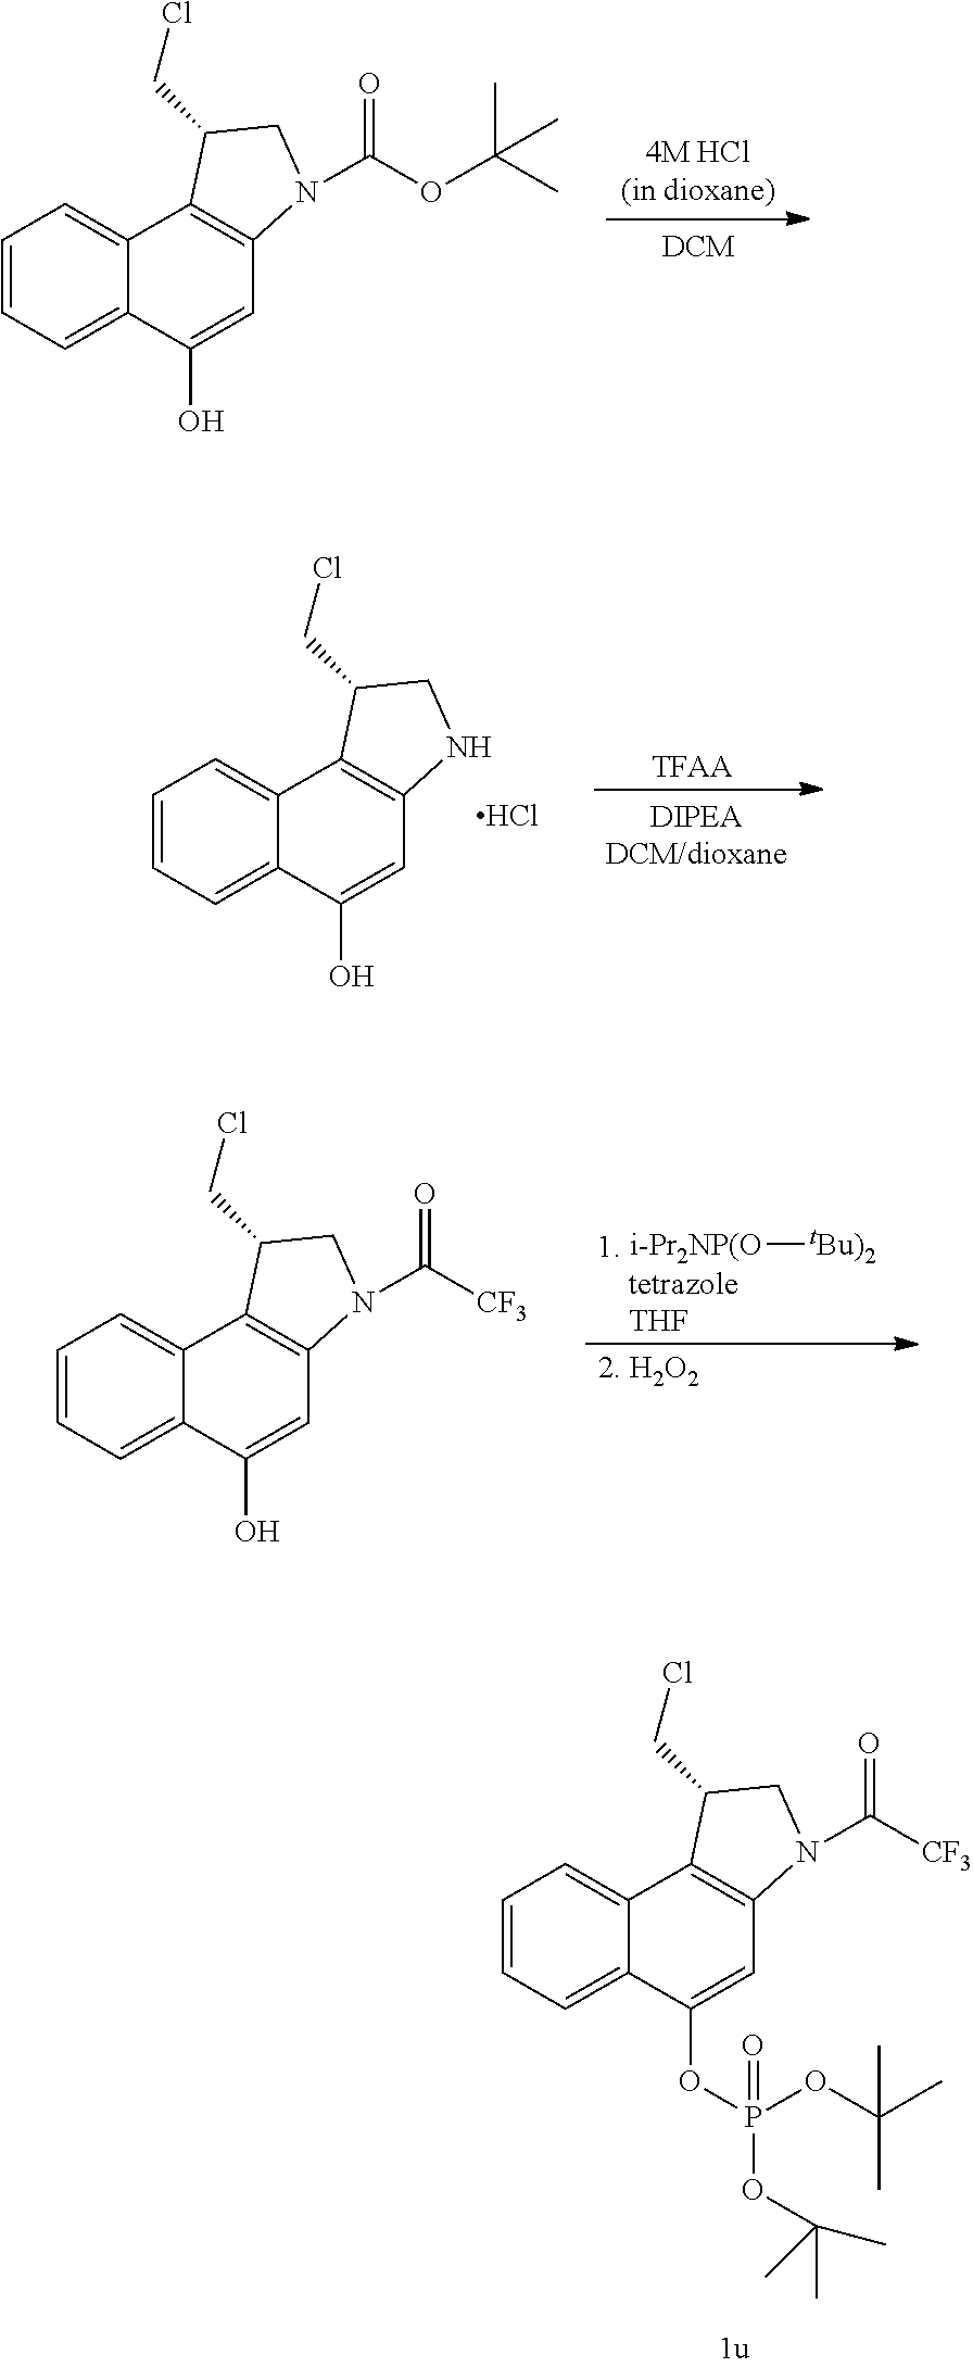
C1=CC=C2C(=C1)C1=C(C=C2O)N(C(OC(C)(C)C)=O)CC1CCl.C1=CC=C2C(=C1)C1=C(C=C2O)NCC1CCl.Cl.[TFAA].C1=CC=C2C(=C1)C1=C(C=C2O)N(C([CF3])=O)CC1CCl.[1.     tetrazole    THF].[2. H2O2].[i-Pr2NP(O][tBu)2].C1=CC=C2C(=C1)C1=C(C=C2OP(OC(C)(C)C)(OC(C)(C)C)=O)N(C([CF3])=O)CC1CCl
